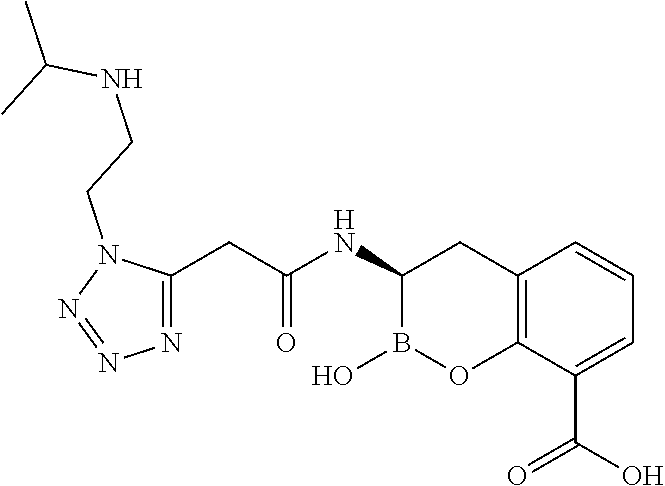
C12=C(C(C(O)=O)=CC=C1)OB(O)C(NC(CC1=NN=NN1CCNC(C)C)=O)C2
